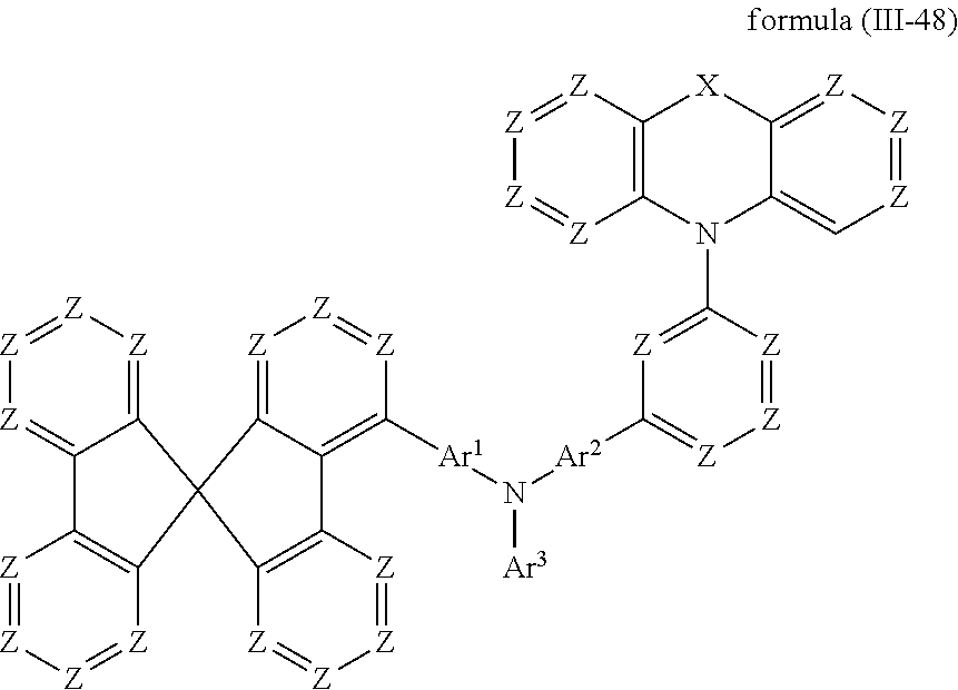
C12=C([Ar1]N([Ar3])[Ar2]C3=[Z][Z]=[Z]C(N4C5=C[Z]=[Z][Z]=C5[X]C5=C4[Z]=[Z][Z]=[Z]5)=[Z]3)[Z]=[Z][Z]=C1C1(C3=C2[Z]=[Z][Z]=[Z]3)C2=[Z][Z]=[Z][Z]=C2C2=C1[Z]=[Z][Z]=[Z]2
